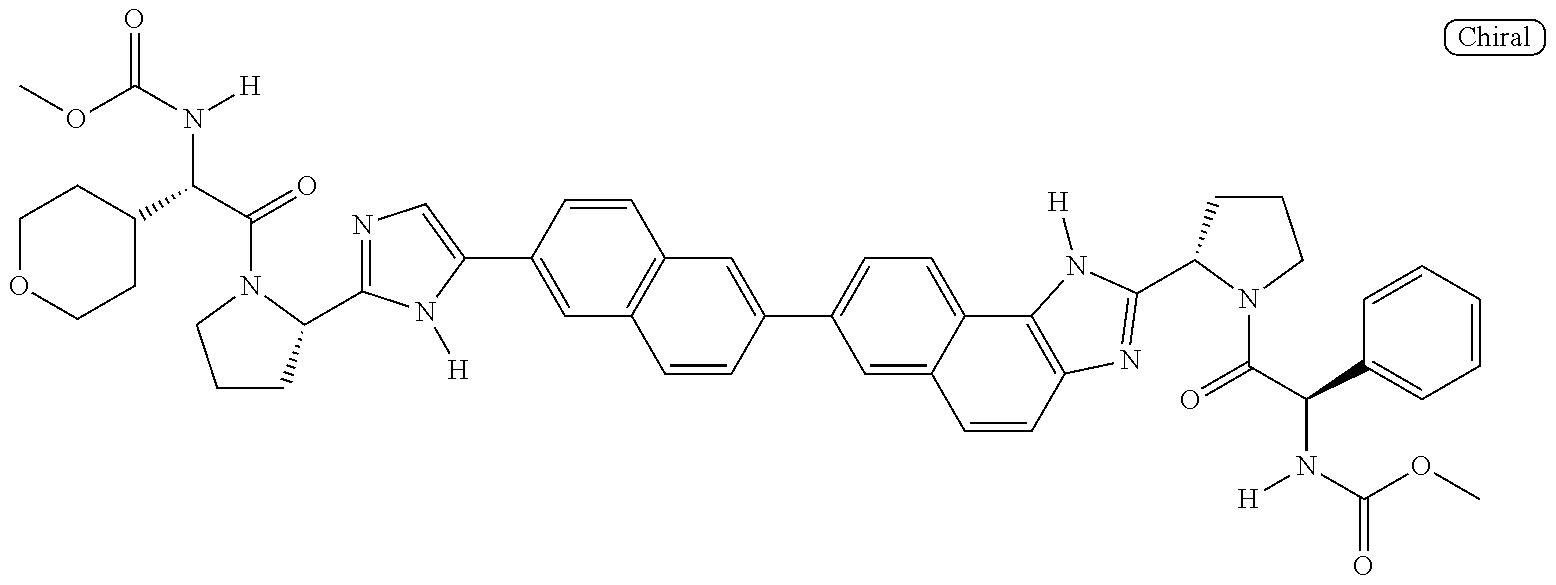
N1=C(C2CCCN2C(=O)C(N([H])C(=O)OC)C2CCOCC2)N([H])C(C2=CC3=C(C=C2)C=C(C2=CC=C4C(=C2)C=CC2=C4N([H])C(C4CCCN4C(C(C4=CC=CC=C4)N(C(OC)=O)[H])=O)=N2)C=C3)=C1
